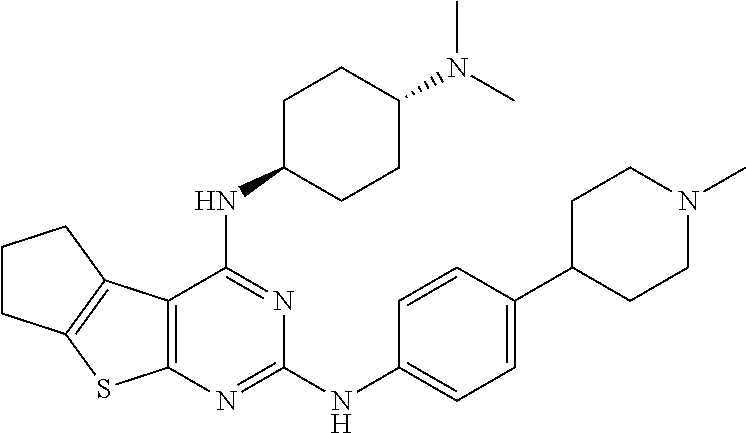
CN(C)C1CCC(NC2=NC(NC3=CC=C(C4CCN(C)CC4)C=C3)=NC3=C2C2=C(S3)CCC2)CC1
